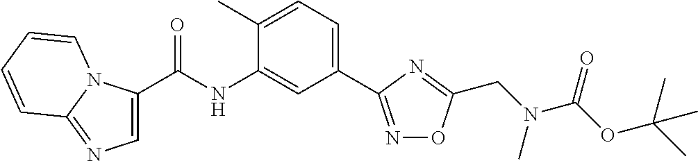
C1=C(C(=O)NC2=CC(C3=NOC(CN(C(=O)OC(C)(C)C)C)=N3)=CC=C2C)N2C(=N1)C=CC=C2
